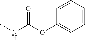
C1(OC(NC)=O)=CC=CC=C1
